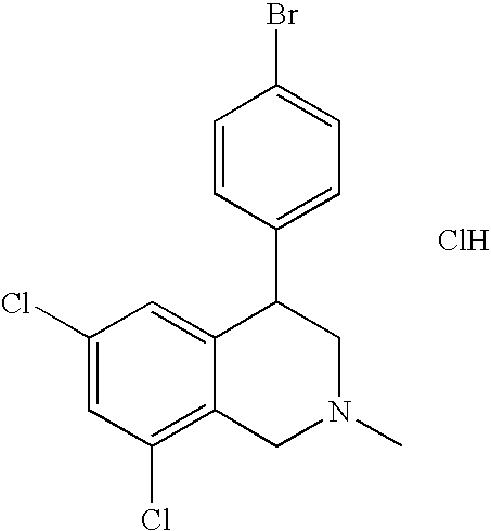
C1(Cl)=C2C(=CC(Cl)=C1)C(C1=CC=C(Br)C=C1)CN(C)C2.Cl
